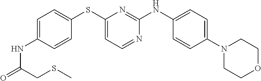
C1(NC(=O)CSC)=CC=C(SC2=CC=NC(NC3=CC=C(N4CCOCC4)C=C3)=N2)C=C1
